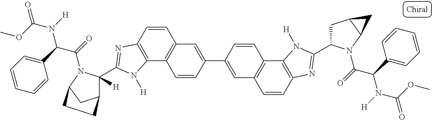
C1=CC2=C(C3=C1C=C(C1=CC4=C(C=C1)C1=C(C=C4)N=C(C4CC5C(N4C(=O)C(C4=CC=CC=C4)N([H])C(OC)=O)C5)N1[H])C=C3)N([H])C(C1([H])C3CC(N1C(=O)C(C1=CC=CC=C1)N([H])C(OC)=O)CC3)=N2
